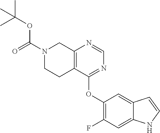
C12=C(C(OC3=C(F)C=C4C(=C3)C=CN4)=NC=N1)CCN(C(=O)OC(C)(C)C)C2
